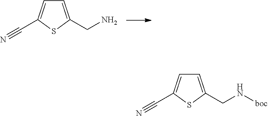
C1=C(CN)SC(C#N)=C1.C1=C(CN[boc])SC(C#N)=C1
